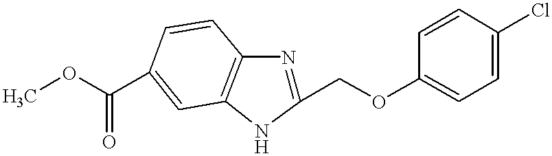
C1(COC2=CC=C(Cl)C=C2)=NC2=C(N1)C=C(C(OC)=O)C=C2
